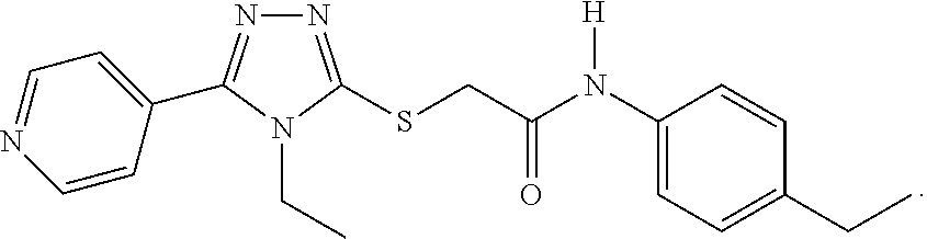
N1=C(SCC(=O)N([H])C2=CC=C(CC)C=C2)N(CC)C(C2=CC=NC=C2)=N1
